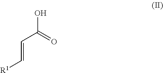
OC(=O)C=C[R1]
